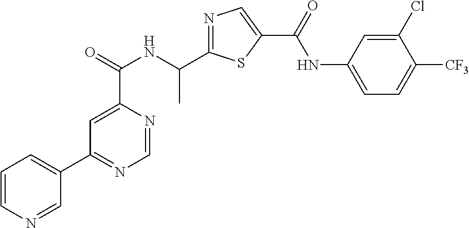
C1=NC(C(=O)NC(C2=NC=C(C(=O)NC3=CC=C([CF3])C(Cl)=C3)S2)C)=CC(C2=CC=CN=C2)=N1
